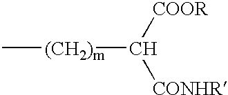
C[(CH2)m]C([COOR])[CONHR]
